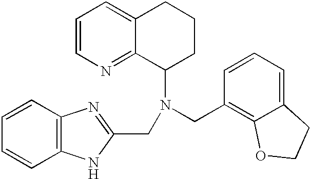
C1=CC2=C(C=C1)NC(CN(C1CCCC3=CC=CN=C13)CC1=C3C(=CC=C1)CCO3)=N2
